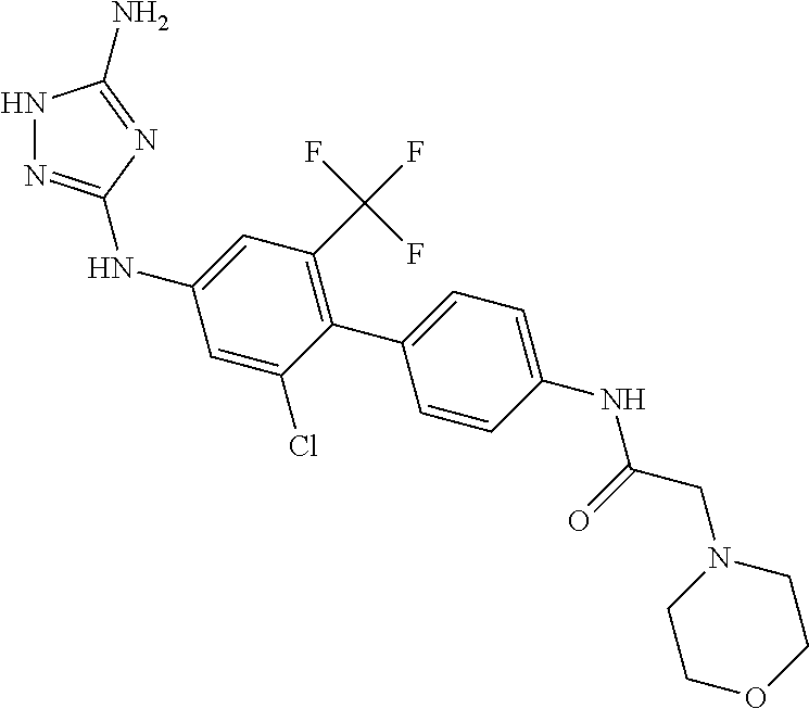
N1N=C(NC2=CC(C(F)(F)F)=C(C3=CC=C(NC(=O)CN4CCOCC4)C=C3)C(Cl)=C2)N=C1N
